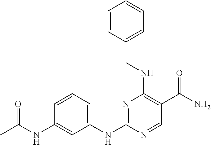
C1(NC2=NC(NCC3=CC=CC=C3)=C(C(N)=O)C=N2)=CC=CC(NC(C)=O)=C1
